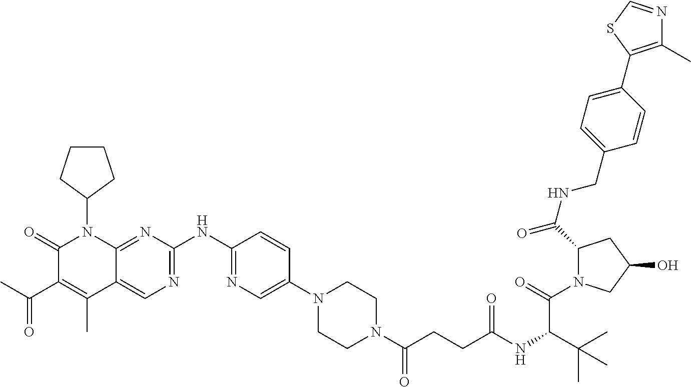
C1(=O)C(C(C)=O)=C(C)C2=CN=C(NC3=NC=C(N4CCN(C(CCC(NC(C(C)(C)C)C(N5C(C(NCC6=CC=C(C7=C(C)N=CS7)C=C6)=O)CC(O)C5)=O)=O)=O)CC4)C=C3)N=C2N1C1CCCC1
